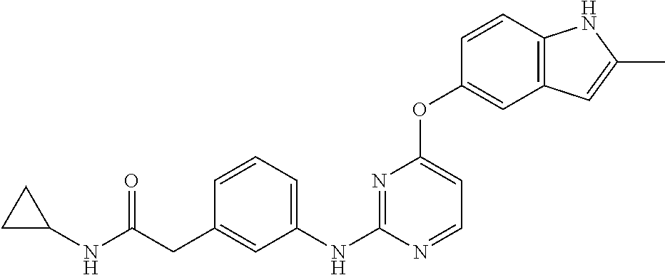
C1(NC(CC2=CC(NC3=NC(OC4=CC5=C(C=C4)NC(C)=C5)=CC=N3)=CC=C2)=O)CC1
